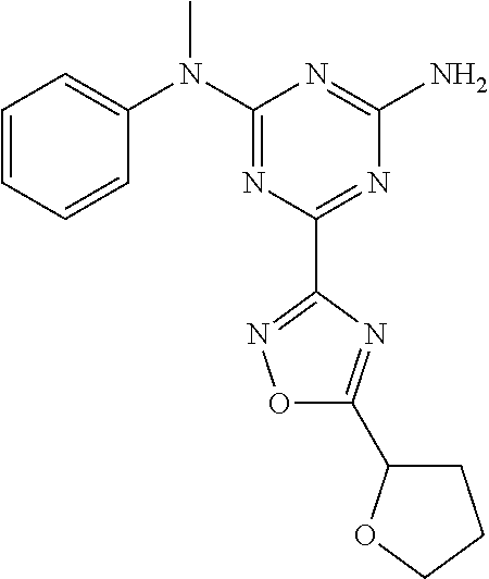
C1=CC=CC(N(C2=NC(C3=NOC(C4CCCO4)=N3)=NC(N)=N2)C)=C1
